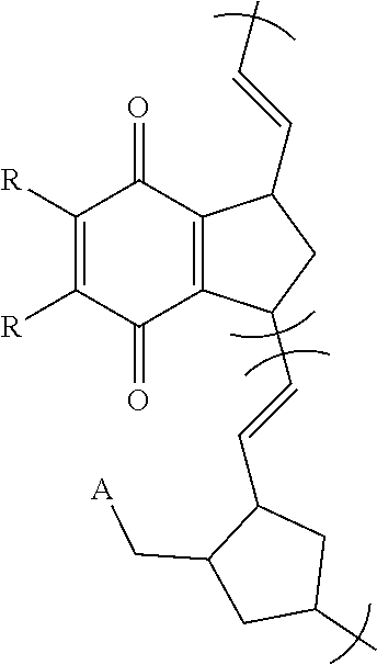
C1([R])=C([R])C(=O)C2=C(C1=O)C(C=CC)CC2C=CC1C(C[A])CC(C)C1
